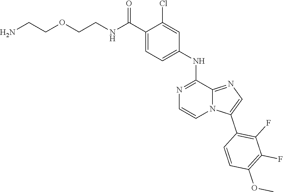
C1=C(C(NCCOCCN)=O)C(Cl)=CC(NC2=NC=CN3C2=NC=C3C2=C(F)C(F)=C(OC)C=C2)=C1
